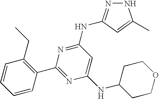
N1N=C(NC2=NC(C3=C(CC)C=CC=C3)=NC(NC3CCOCC3)=C2)C=C1C
